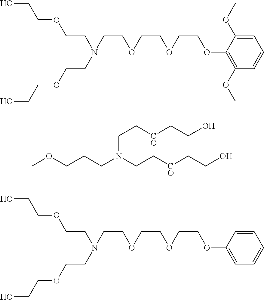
N(CCOCCO)(CCOCCO)CCOCCOCCOC1=C(OC)C=CC=C1OC.COCCCN(CC[CO]CCO)CC[CO]CCO.N(CCOCCO)(CCOCCO)CCOCCOCCOC1=CC=CC=C1
